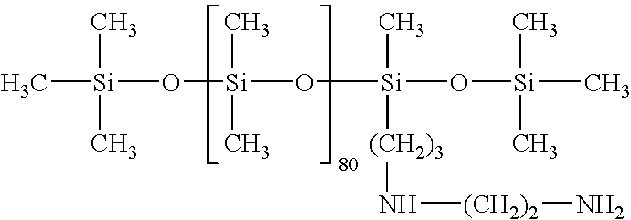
C[Si](C)(C)O[Si](C)(C)O[Si](C)([(CH2)3]N[(CH2)2]N)O[Si](C)(C)C
